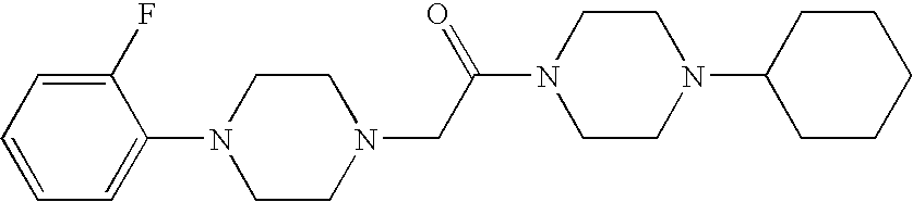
C1(F)=CC=CC=C1N1CCN(CC(N2CCN(C3CCCCC3)CC2)=O)CC1
